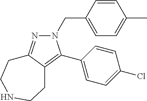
C1(C2=C3C(=NN2CC2=CC=C(C)C=C2)CCNCC3)=CC=C(Cl)C=C1
